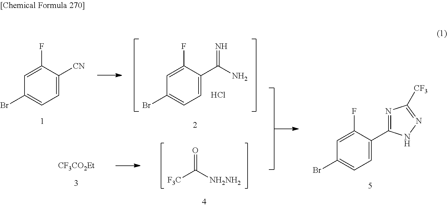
[CF3CO2Et].[F3C]C([NH2NH2])=O.C1(Br)=CC=C([CN])C(F)=C1.C1(Br)=CC=C(C(N)=N)C(F)=C1.Cl.C1(Br)=CC=C(C2=NC([CF3])=NN2)C(F)=C1
